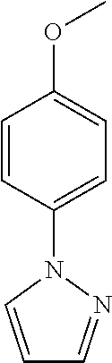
C1=CC(N2C=CC=N2)=CC=C1OC
